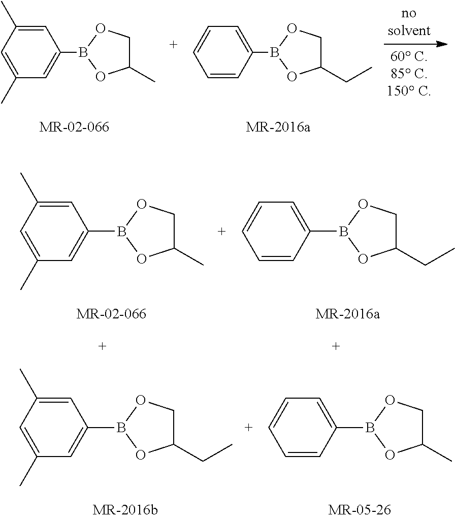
C1=C(C)C=C(C)C=C1B1OC(CC)CO1.C1=C(B2OC(C)CO2)C=CC=C1.C1=C(C)C=C(C)C=C1B1OC(C)CO1.C1=C(B2OC(CC)CO2)C=CC=C1.C1=C(C)C=C(C)C=C1B1OC(C)CO1.C1=C(B2OC(CC)CO2)C=CC=C1
